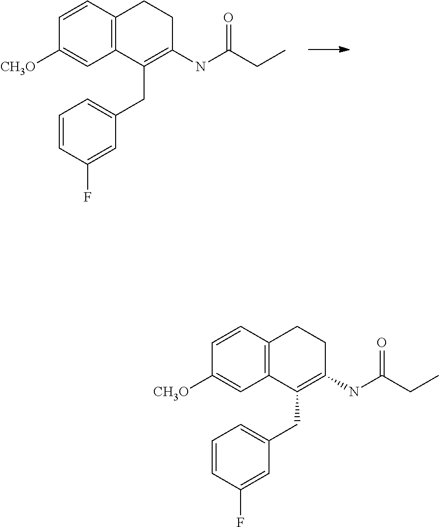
C1=CC2=C(C=C1[CH3O])C(CC1=CC=CC(F)=C1)=C(NC(=O)CC)CC2.C1=CC2=C(C=C1[CH3O])C(CC1=CC=CC(F)=C1)=C(NC(=O)CC)CC2
